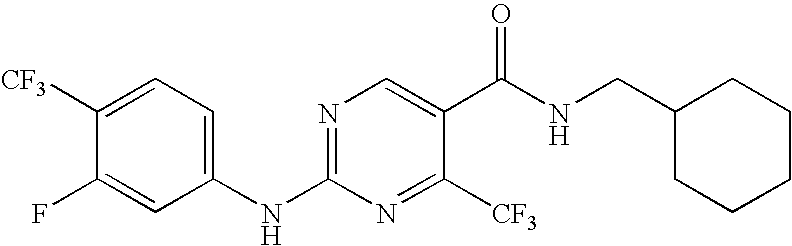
C1(NC2=NC=C(C(NCC3CCCCC3)=O)C([CF3])=N2)=CC=C([CF3])C(F)=C1
